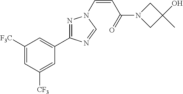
C1([F3C])=CC([CF3])=CC(C2=NN(C=CC(N3CC(O)(C)C3)=O)C=N2)=C1
